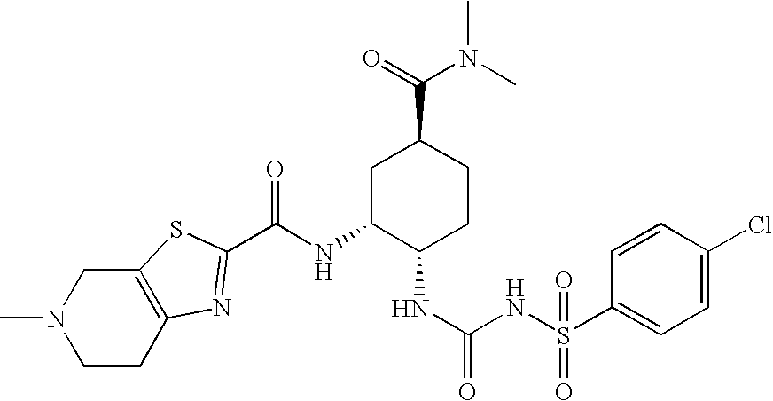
C1CC2=C(CN1C)SC(C(NC1C(NC(=O)NS(C3=CC=C(Cl)C=C3)(=O)=O)CCC(C(=O)N(C)C)C1)=O)=N2
